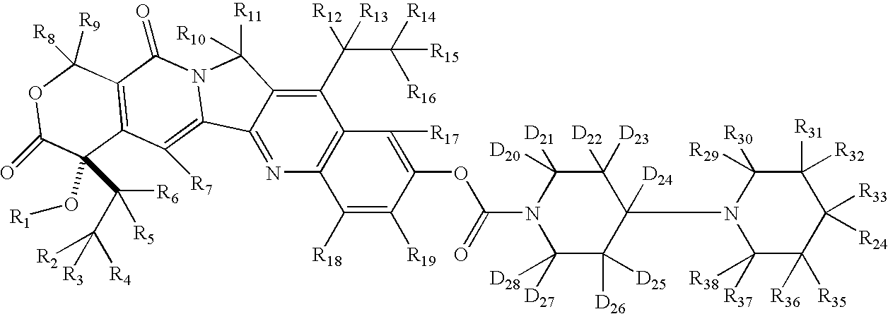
C1(C(C([R16])([R14])[R15])([R12])[R13])=C2C(=NC3=C1C([R17])=C(OC(=O)N1C([D27])([D28])C([D26])([D25])C([D24])(N4C([R37])([R38])C([R35])([R36])C([R33])([R24])C([R32])([R31])C4([R30])[R29])C([D23])([D22])C1([D21])[D20])C([R19])=C3[R18])C1=C([R7])C3=C(C(=O)N1C2([R11])[R10])C([R8])([R9])OC(=O)C3(O[R1])C([R6])([R5])C([R4])([R3])[R2]
